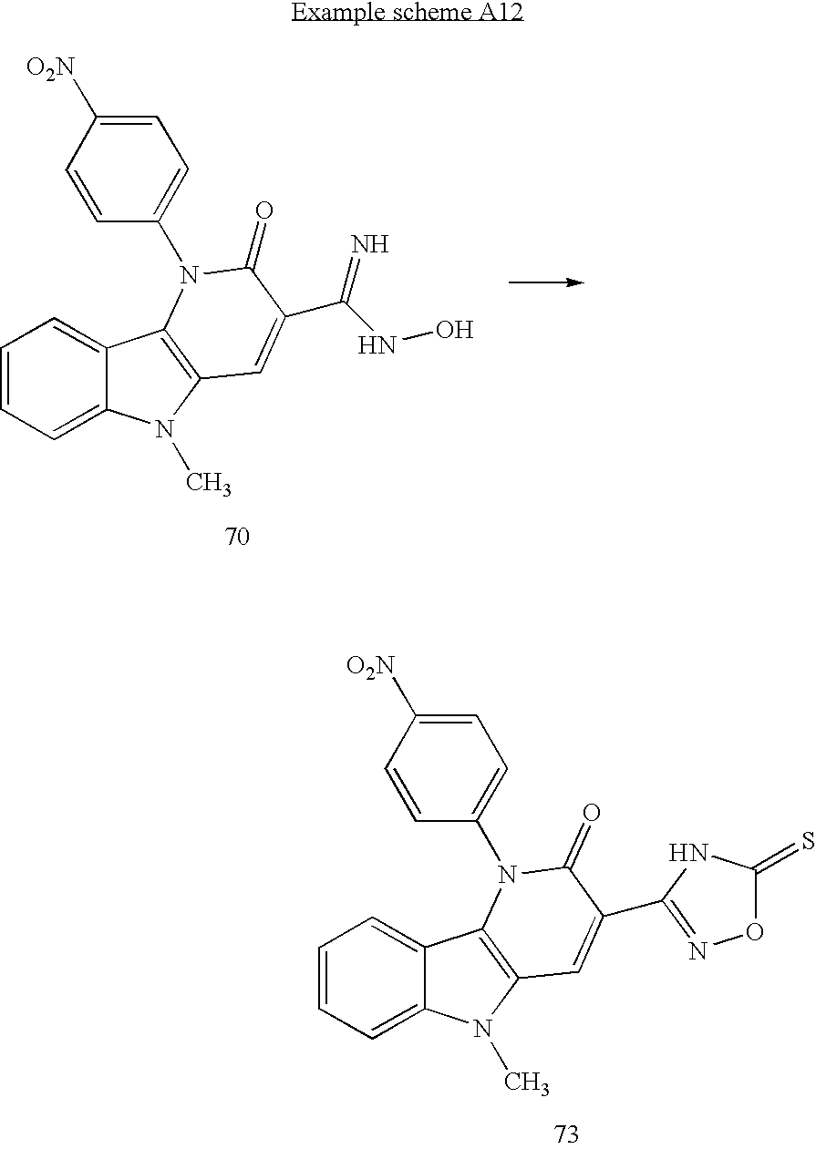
C1=CC=C2C(=C1)C1=C(N2C)C=C(C(NO)=N)C(=O)N1C1=CC=C([O2N])C=C1.C1=CC=C2C(=C1)C1=C(N2C)C=C(C2=NOC(=S)N2)C(=O)N1C1=CC=C([O2N])C=C1
